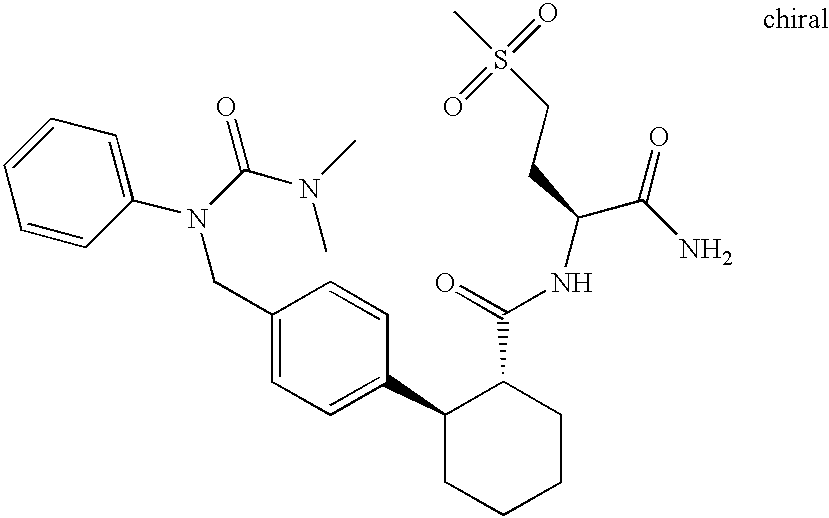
C1(CN(C(N(C)C)=O)C2=CC=CC=C2)=CC=C(C2CCCCC2C(NC(C(N)=O)CCS(C)(=O)=O)=O)C=C1
